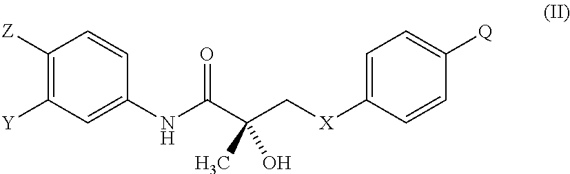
O=C(C(C[X]C1=CC=C([Q])C=C1)(O)C)NC1=CC([Y])=C([Z])C=C1
